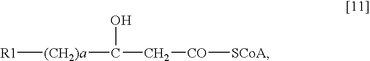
[R1][(CH2)a]C(C[CO][SCoA])O
